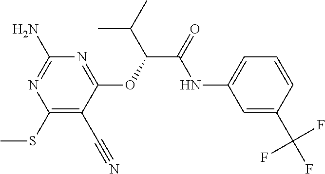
C1(C#N)=C(SC)N=C(N)N=C1OC(C(=O)NC1=CC=CC(C(F)(F)F)=C1)C(C)C
